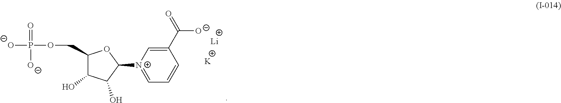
C1(COP(=O)([O-])[O-])C(O)C(O)C([N+]2=CC=CC(C(=O)[O-])=C2)O1.[Li].[K]
